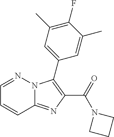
C12=NC(C(=O)N3CCC3)=C(C3=CC(C)=C(F)C(C)=C3)N1N=CC=C2
